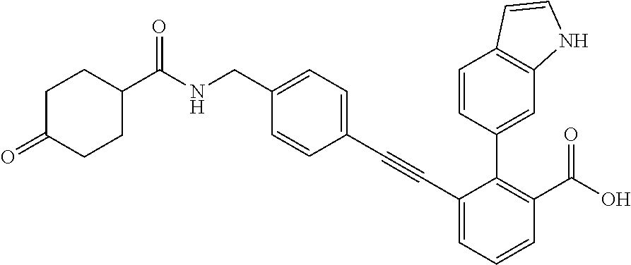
C1(CNC(=O)C2CCC(=O)CC2)=CC=C(C#CC2=CC=CC(C(O)=O)=C2C2=CC3=C(C=C2)C=CN3)C=C1
